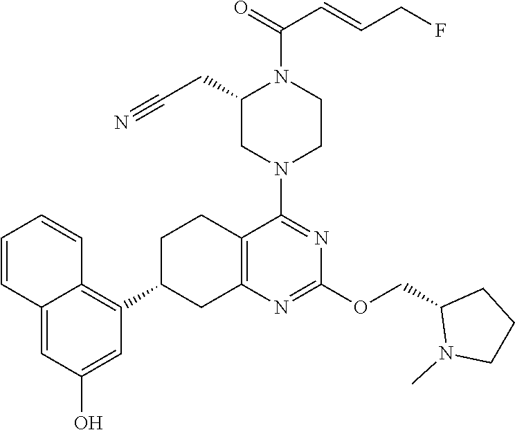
O(C1=NC2=C(CCC(C3=C4C=CC=CC4=CC(O)=C3)C2)C(N2CCN(C(=O)C=CCF)C(CC#N)C2)=N1)CC1CCCN1C
